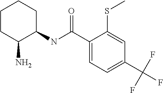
C1CC(N)C(NC(C2=CC=C(C(F)(F)F)C=C2SC)=O)CC1
